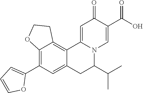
C12=C(C3=CC=CO3)C=C3C(=C1CCO2)C1=CC(=O)C(C(O)=O)=CN1C(C(C)C)C3
